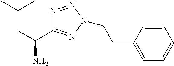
N1=NN(CCC2=CC=CC=C2)N=C1C(CC(C)C)N
